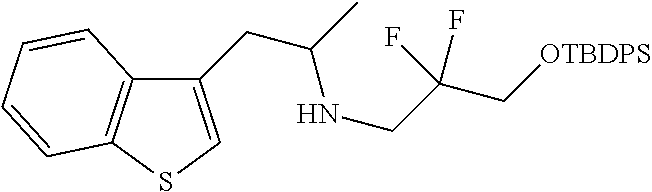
C1(CC(NCC(C[OTBDPS])(F)F)C)=CSC2=C1C=CC=C2
